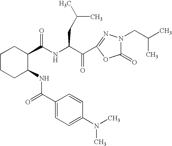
N(C(C(C1=NN(CC(C)C)C(=O)O1)=O)CC(C)C)C(C1CCCCC1NC(=O)C1=CC=C(N(C)C)C=C1)=O
